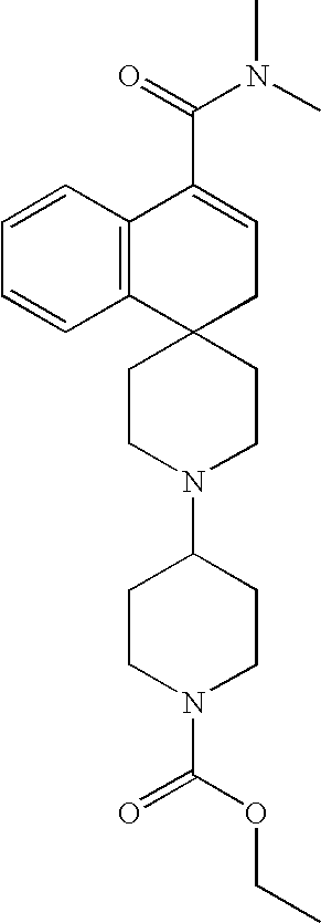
C12=C(C=CC=C1)C(C(=O)N(C)C)=CCC21CCN(C2CCN(C(OCC)=O)CC2)CC1
